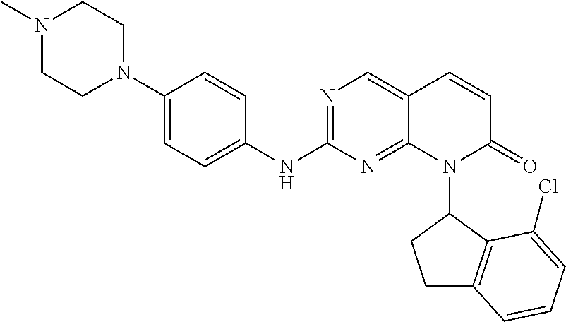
C1(N2CCN(C)CC2)=CC=C(NC2=NC=C3C(=N2)N(C2C4=C(CC2)C=CC=C4Cl)C(=O)C=C3)C=C1
